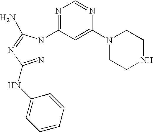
N1=C(N2N=C(NC3=CC=CC=C3)N=C2N)C=C(N2CCNCC2)N=C1
